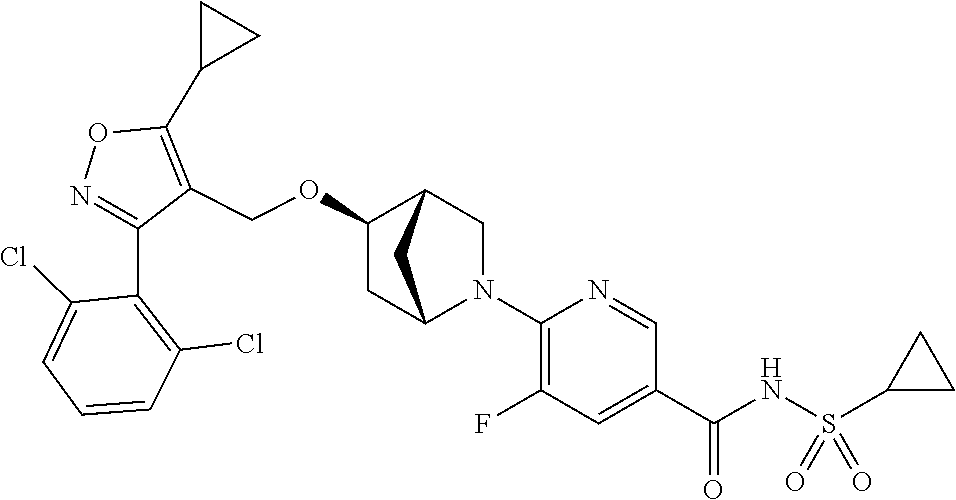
N1=C(C2=C(Cl)C=CC=C2Cl)C(COC2CC3N(C4=C(F)C=C(C(NS(C5CC5)(=O)=O)=O)C=N4)CC2C3)=C(C2CC2)O1
